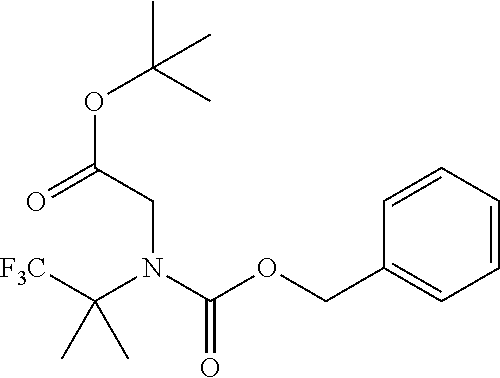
C1(COC(N(C([F3C])(C)C)CC(OC(C)(C)C)=O)=O)=CC=CC=C1
